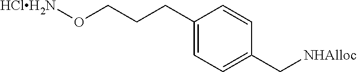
C1(CCCO[HClH2N])=CC=C(C[NHAlloc])C=C1
